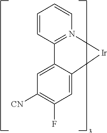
C12=CC(F)=C([CN])C=C1C1=N(C=CC=C1)[Ir]2
